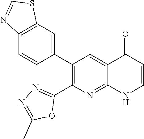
C12=C(C=C(C3=C(C4=NN=C(C)O4)N=C4C(=C3)C(=O)C=CN4)C=C1)SC=N2
